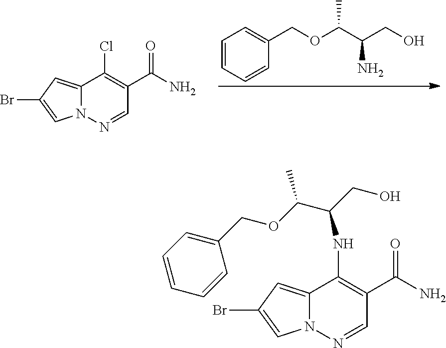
C12=CC(Br)=CN1N=CC(C(N)=O)=C2Cl.C1=CC=CC(COC(C(CO)N)C)=C1.C12=CC(Br)=CN1N=CC(C(N)=O)=C2NC(C(OCC1=CC=CC=C1)C)CO
